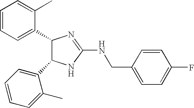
C1(C2C(C3=CC=CC=C3C)NC(NCC3=CC=C(F)C=C3)=N2)=CC=CC=C1C
